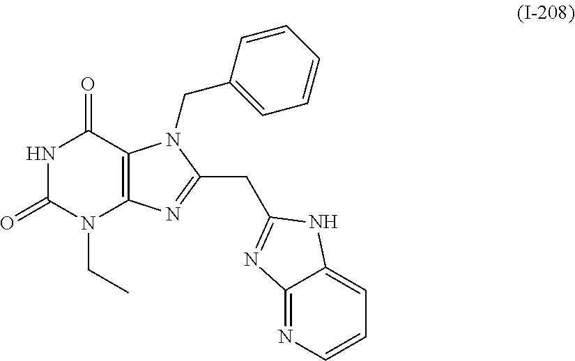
N1C(=O)N(CC)C2=C(C1=O)N(CC1=CC=CC=C1)C(CC1=NC3=NC=CC=C3N1)=N2
